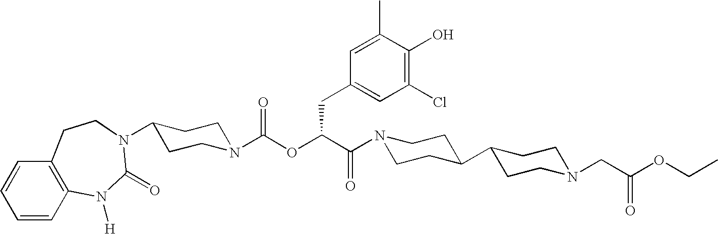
N1(C(C(OC(N2CCC(N3C(=O)N([H])C4=C(C=CC=C4)CC3)CC2)=O)CC2=CC(Cl)=C(O)C(C)=C2)=O)CCC(C2CCN(CC(OCC)=O)CC2)CC1
